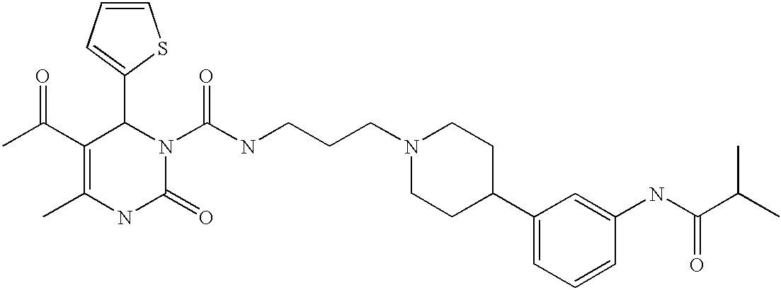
C1(C2C(C(C)=O)=C(C)NC(=O)N2C(=O)NCCCN2CCC(C3=CC=CC(NC(C(C)C)=O)=C3)CC2)=CC=CS1
